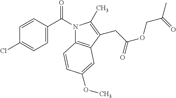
C1(C(N2C3=C(C(CC(OCC(C)=O)=O)=C2C)C=C(OC)C=C3)=O)=CC=C(Cl)C=C1
